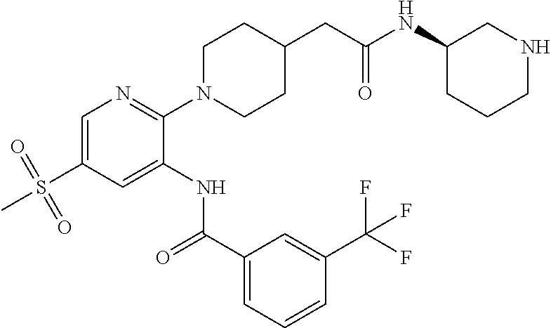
C1=C(S(=O)(=O)C)C=C(NC(C2=CC=CC(C(F)(F)F)=C2)=O)C(N2CCC(CC(NC3CCCNC3)=O)CC2)=N1
